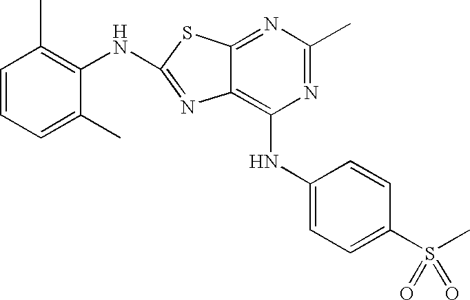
N1=C(C)N=C2C(=C1NC1=CC=C(S(C)(=O)=O)C=C1)N=C(NC1=C(C)C=CC=C1C)S2
